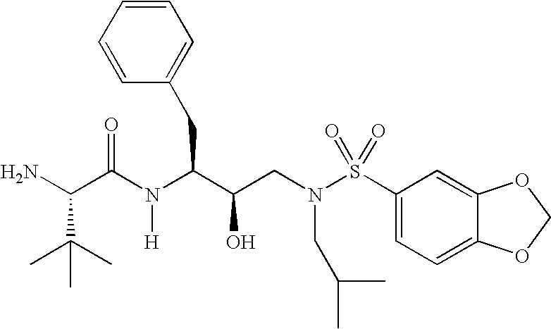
NC(C(N(C(C(CN(S(C1=CC=C2C(=C1)OCO2)(=O)=O)CC(C)C)O)CC1=CC=CC=C1)[H])=O)C(C)(C)C
